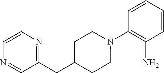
C1=CC=CC(N2CCC(CC3=NC=CN=C3)CC2)=C1N
